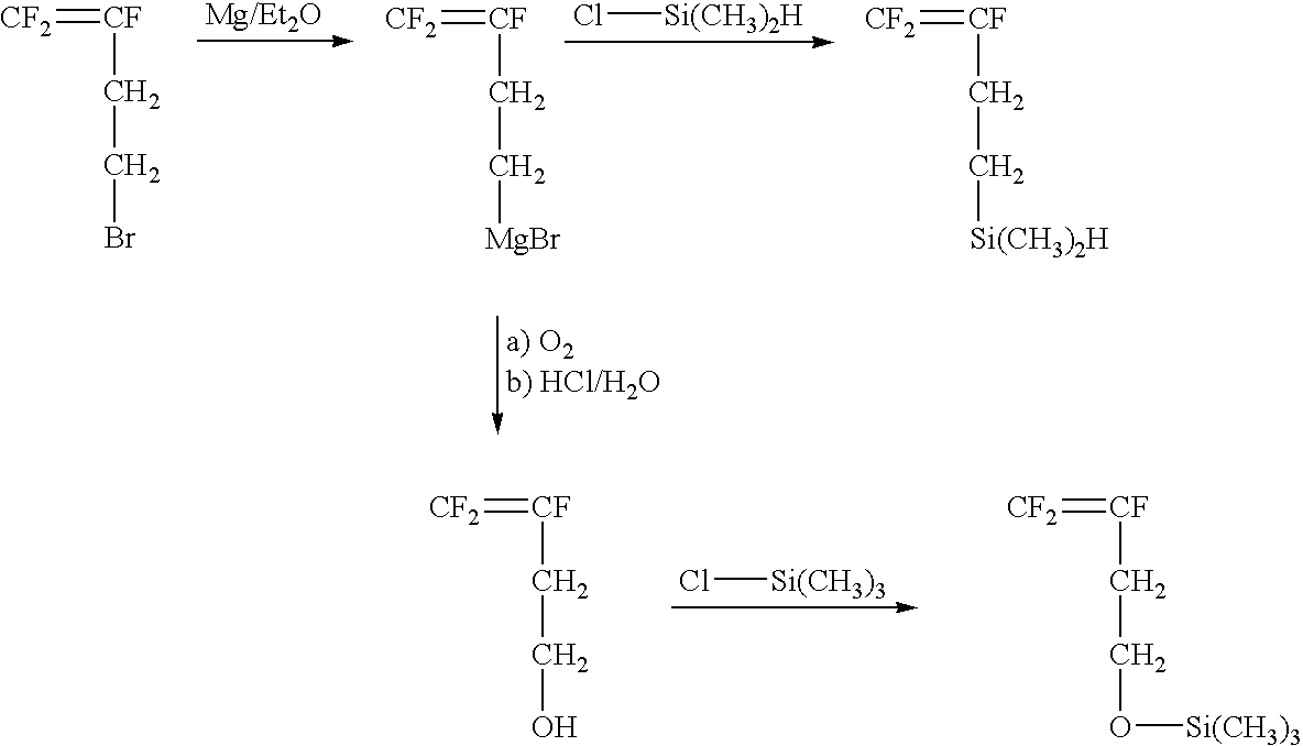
[CF2]=[CF]CCBr.[Mg/Et2O].[CF2]=[CF]CC[MgBr].Cl[Si(CH3)2H].[CF2]=[CF]CC[Si(CH3)2H].[CF2]=[CF]CCO.Cl[Si(CH3)3].[CF2]=[CF]CCO[Si(CH3)3]
